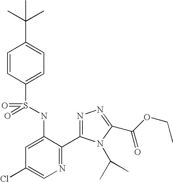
C1=CC(S(NC2=CC(Cl)=CN=C2C2=NN=C(C(OCC)=O)N2C(C)C)(=O)=O)=CC=C1C(C)(C)C
